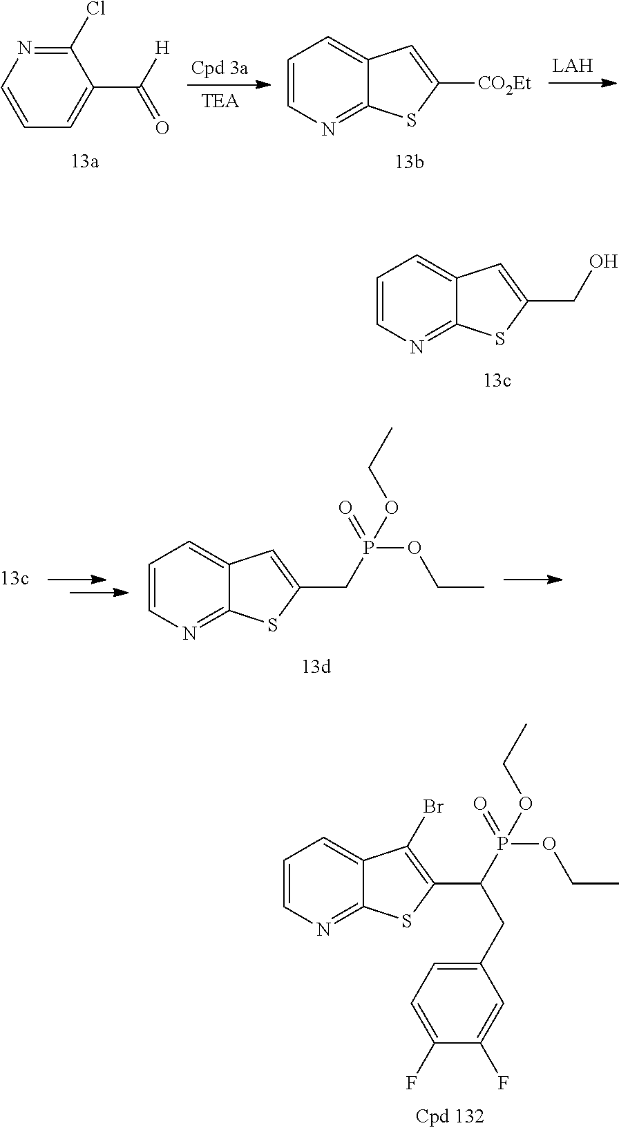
C1=CN=C2C(=C1)C=C([CO2Et])S2.C1(Cl)=NC=CC=C1C([H])=O.C1=CN=C2C(=C1)C=C(CO)S2.C1=CN=C2C(=C1)C(Br)=C(C(P(OCC)(OCC)=O)CC1=CC=C(F)C(F)=C1)S2.C1=CN=C2C(=C1)C=C(CP(OCC)(OCC)=O)S2
